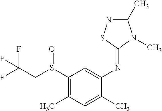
FC(CS(C1=C(C)C=C(C)C(N=C2SN=C(C)N2C)=C1)=O)(F)F
